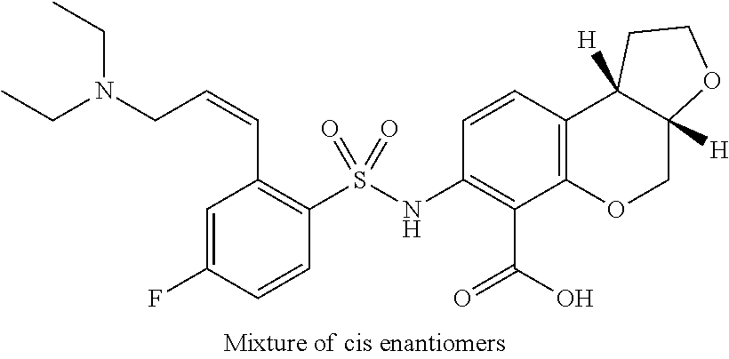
C1(NS(C2=C(C=CCN(CC)CC)C=C(F)C=C2)(=O)=O)=C(C(=O)O)C2=C(C=C1)C1([H])C([H])(CO2)OCC1
